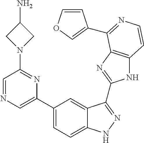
C1(C2=CN=CC(N3CC(N)C3)=N2)=CC=C2C(=C1)C(C1=NC3=C(N1)C=CN=C3C1=COC=C1)=NN2
